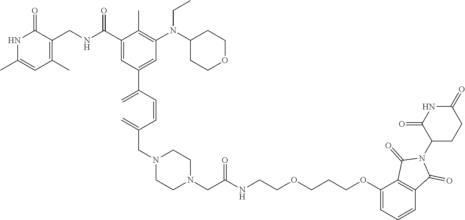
N1C(C)=CC(C)=C(CNC(C2=CC(C(=C)C=CC(=C)CN3CCN(CC(NCCOCCCOC4=CC=CC5=C4C(=O)N(C4CCC(=O)NC4=O)C5=O)=O)CC3)=CC(N(C3CCOCC3)CC)=C2C)=O)C1=O
